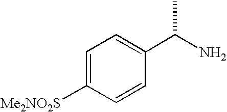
C1=C([Me2NO2S])C=CC(C(N)C)=C1
